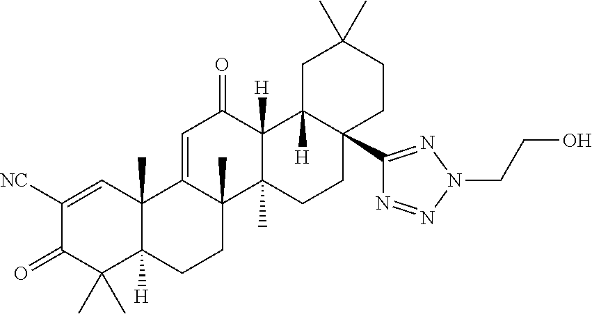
C12(C)C([H])(CCC3(C)C1=CC(=O)C1([H])C3(C)CCC3(C4=NN(CCO)N=N4)C1([H])CC(C)(C)CC3)C(C)(C)C(=O)C([NC])=C2
